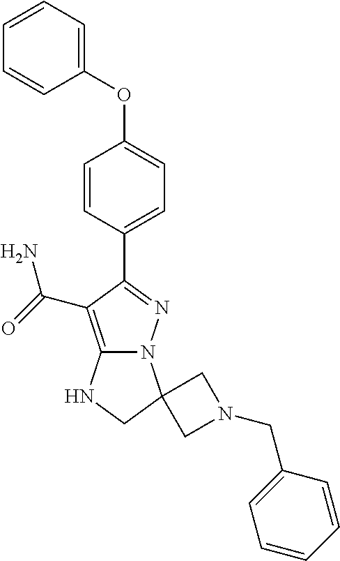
C1(OC2=CC=C(C3=NN4C(=C3C(=O)N)NCC43CN(CC4=CC=CC=C4)C3)C=C2)=CC=CC=C1
